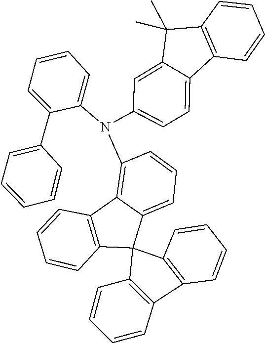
C1=CC=C2C(=C1N(C1=CC=C3C4=C(C=CC=C4)C(C)(C)C3=C1)C1=CC=CC=C1C1=CC=CC=C1)C1=C(C23C2=C(C=CC=C2)C2=C3C=CC=C2)C=CC=C1
